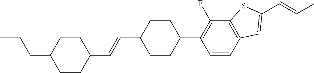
CCCC1CCC(C=CC2CCC(C3=C(F)C4=C(C=C3)C=C(C=CC)S4)CC2)CC1
